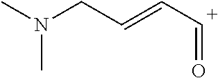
[C+](C=CCN(C)C)=O
